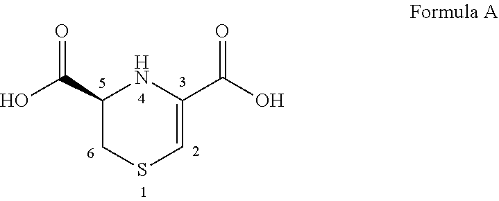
C1(C(O)=O)CSC=C(C(O)=O)N1
